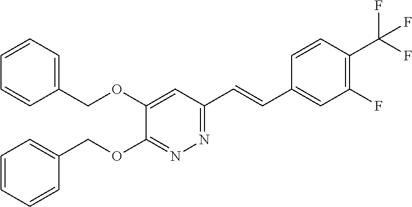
C1(OCC2=CC=CC=C2)=CC(C=CC2=CC(F)=C(C(F)(F)F)C=C2)=NN=C1OCC1=CC=CC=C1
